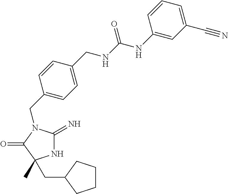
N1C(=N)N(CC2=CC=C(CNC(=O)NC3=CC(C#N)=CC=C3)C=C2)C(=O)C1(CC1CCCC1)C
